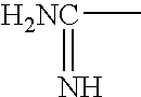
[H2NC](C)=N
